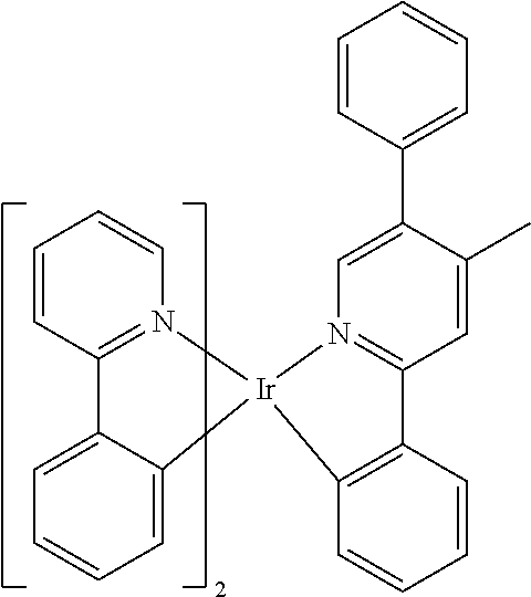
C1=CC2=N(C=C1)[Ir]1(C3=CC=CC=C23)N2=C(C=C(C)C(C3=CC=CC=C3)=C2)C2=C1C=CC=C2
